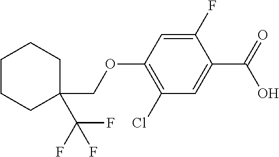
C1(F)=CC(OCC2(C(F)(F)F)CCCCC2)=C(Cl)C=C1C(O)=O
